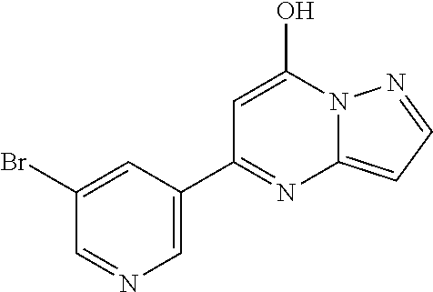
C1=C(C2=NC3=CC=NN3C(O)=C2)C=C(Br)C=N1
